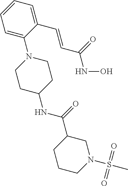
C1=C(N2CCC(NC(C3CCCN(S(C)(=O)=O)C3)=O)CC2)C(C=CC(NO)=O)=CC=C1
